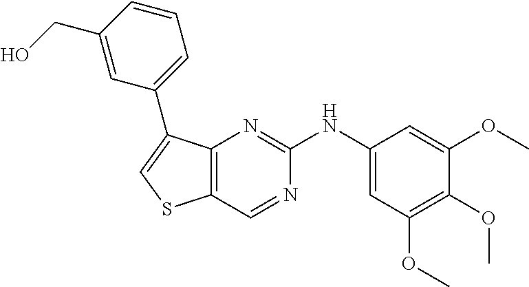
C1=C(OC)C(OC)=C(OC)C=C1NC1=NC2=C(C=N1)SC=C2C1=CC=CC(CO)=C1
